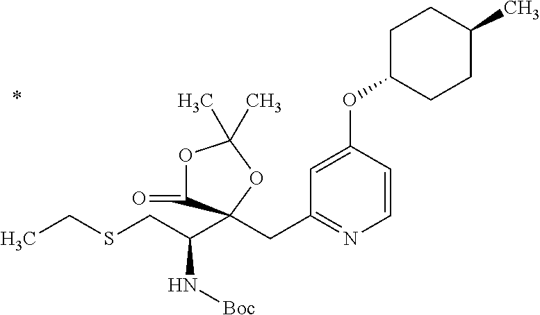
C(C1=NC=CC(OC2CCC(C)CC2)=C1)C1(C(CSCC)N[Boc])C(=O)OC(C)(C)O1
